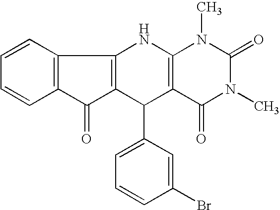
C1=CC2=C(C=C1)C(=O)C1=C2NC2=C(C1C1=CC=CC(Br)=C1)C(=O)N(C)C(=O)N2C
